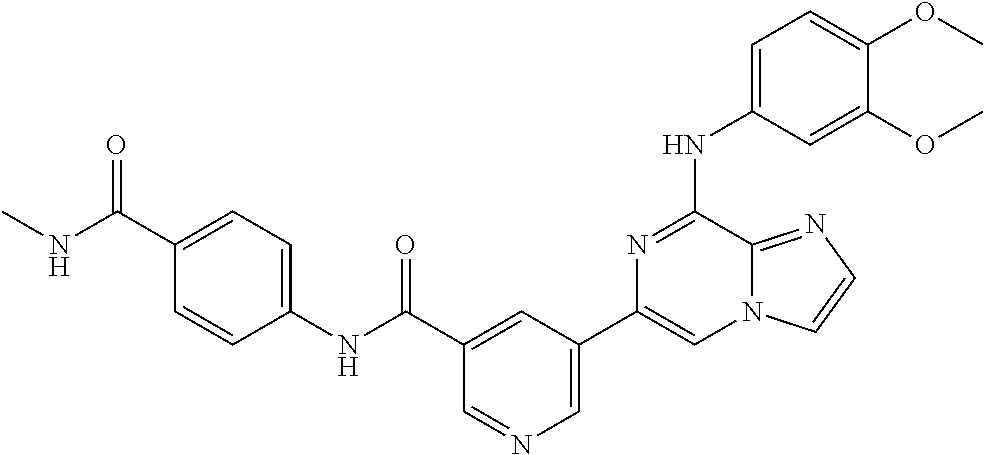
C1=C(NC2=NC(C3=CN=CC(C(NC4=CC=C(C(NC)=O)C=C4)=O)=C3)=CN3C2=NC=C3)C=C(OC)C(OC)=C1
